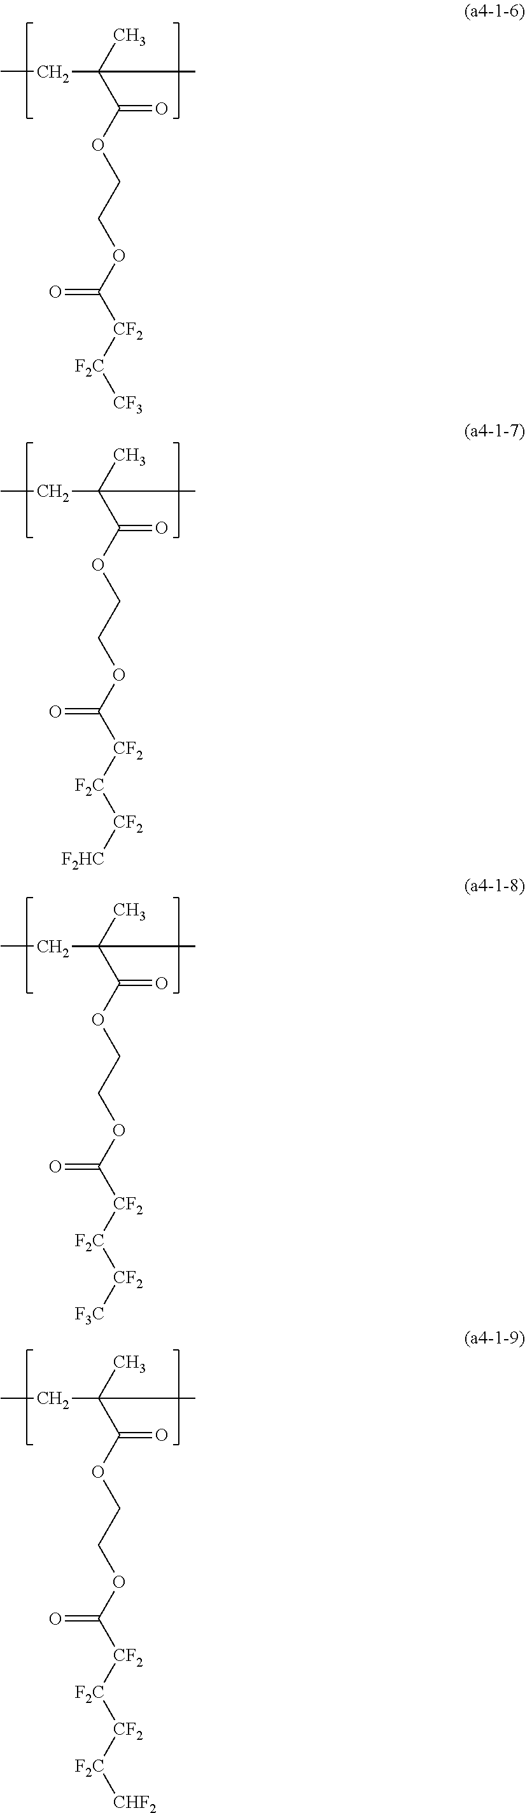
CCC(C)(C(=O)OCCOC(=O)[CF2][F2C][CF3])C.CCC(C)(C(=O)OCCOC(=O)[CF2][F2C][CF2][F2HC])C.CCC(C)(C(=O)OCCOC(=O)[CF2][F2C][CF2][F3C])C.CCC(C)(C(=O)OCCOC(=O)[CF2][F2C][CF2][F2C][CHF2])C
